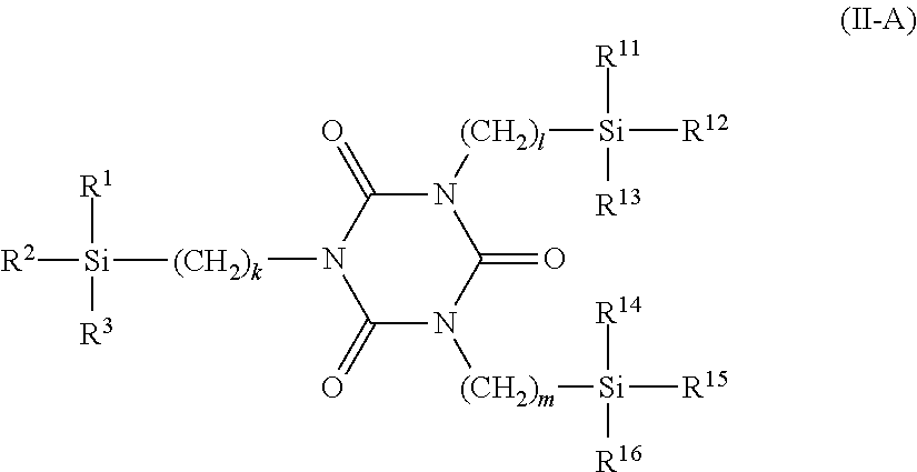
C1(=O)N([(CH2)m][Si]([R15])([R14])[R16])C(=O)N([(CH2)l][Si]([R12])([R11])[R13])C(=O)N1[(CH2)k][Si]([R2])([R1])[R3]
